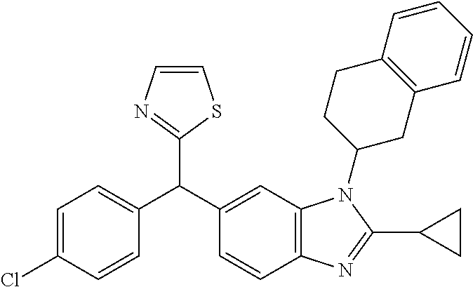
C1=C(Cl)C=CC(C(C2=CC3=C(C=C2)N=C(C2CC2)N3C2CC3=C(CC2)C=CC=C3)C2=NC=CS2)=C1
